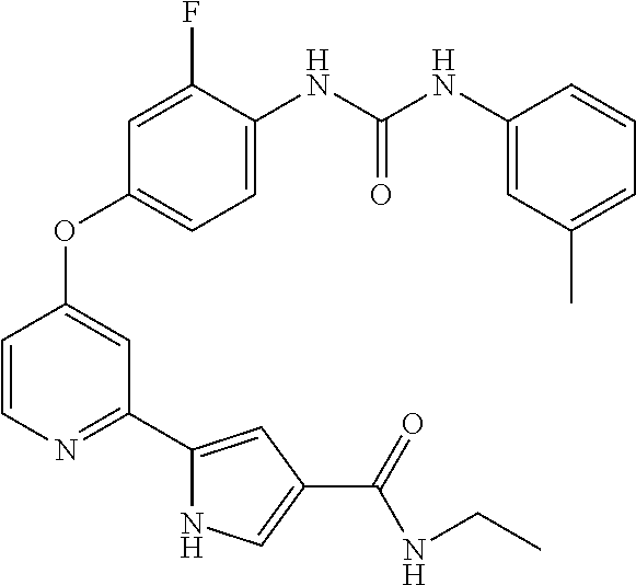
C1=CN=C(C2=CC(C(=O)NCC)=CN2)C=C1OC1=CC=C(NC(NC2=CC(C)=CC=C2)=O)C(F)=C1
